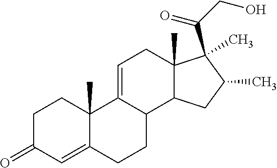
C1C(=O)C=C2C(C)(C1)C1=CCC3(C)C(C1CC2)CC(C)C3(C(=O)CO)C
